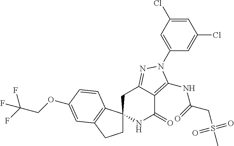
C1C2(C3=C(C1)C=C(OCC(F)(F)F)C=C3)NC(=O)C1=C(NC(CS(C)(=O)=O)=O)N(C3=CC(Cl)=CC(Cl)=C3)N=C1C2
